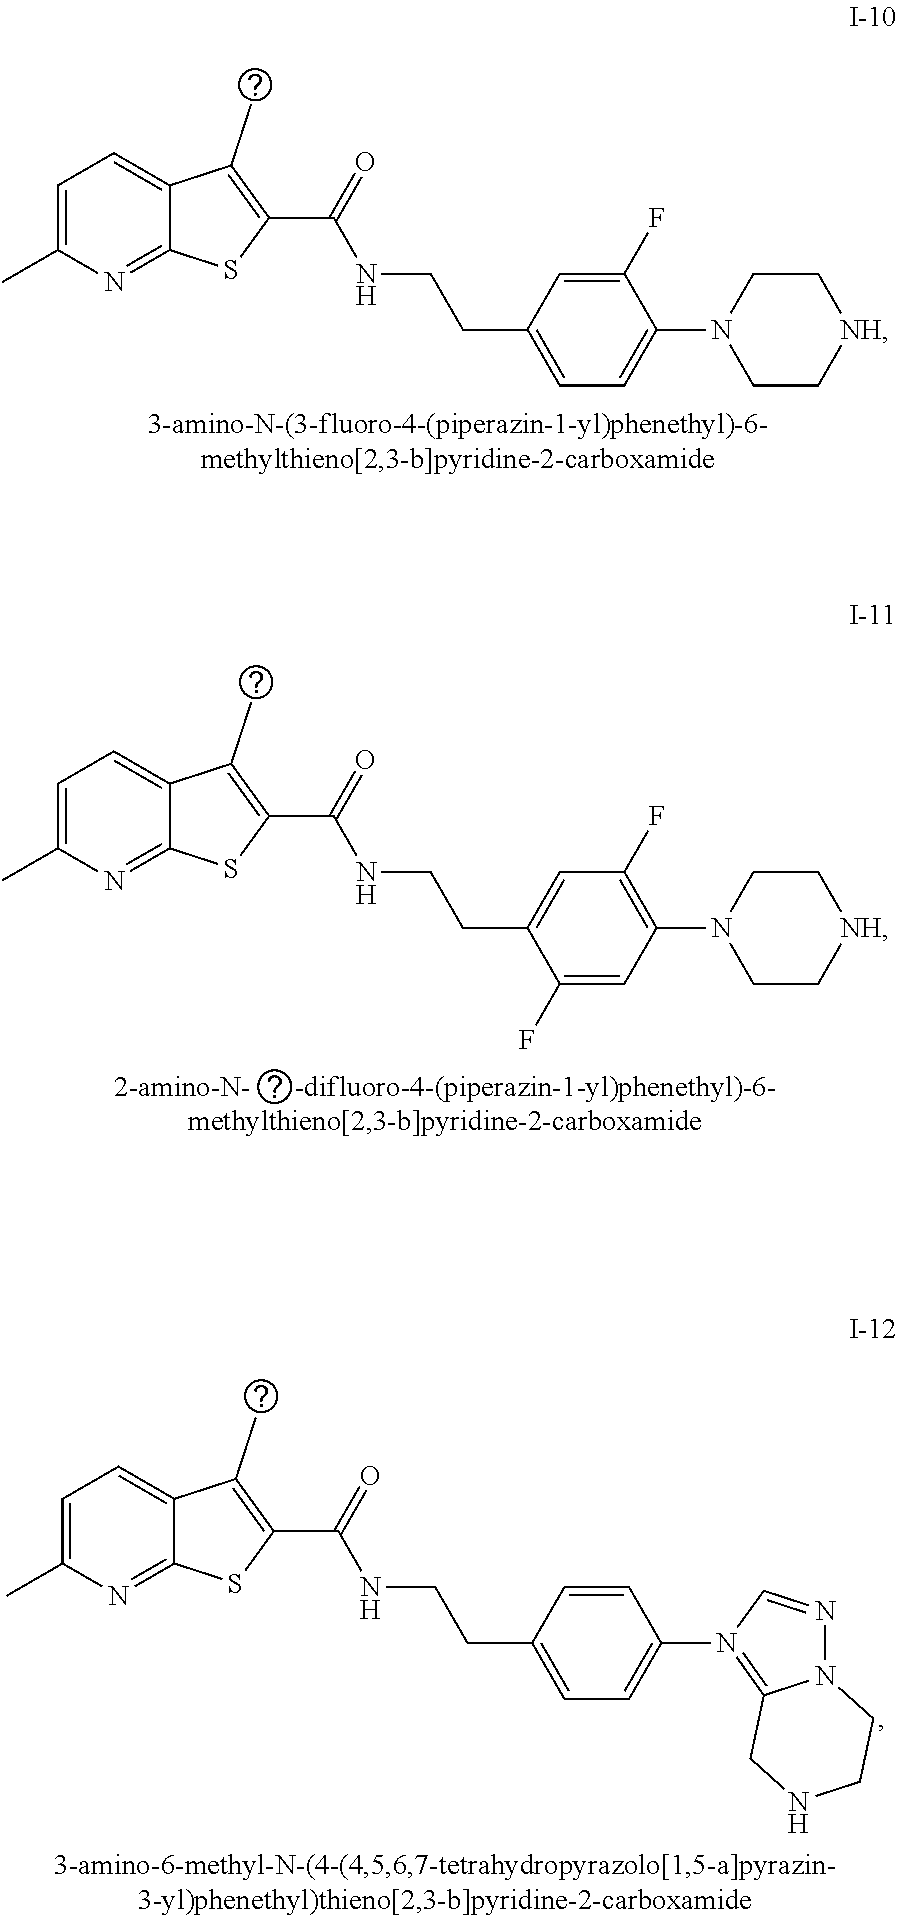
C1=C(C)N=C2C(=C1)C(C)=C(C(=O)NCCC1=CC=C(N3CC[NH]CC3)C(F)=C1)S2.C1=C(C)N=C2C(=C1)C(C)=C(C(=O)NCCC1=CC(F)=C(N3CC[NH]CC3)C=C1F)S2.C1=C(C)N=C2C(=C1)C(C)=C(C(=O)NCCC1=CC=C(N3=C4N(N=C3)CCNC4)C=C1)S2
